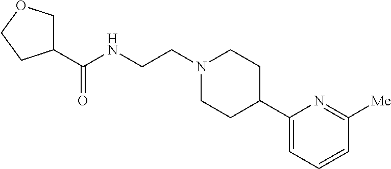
C(NCCN1CCC(C2=CC=CC([Me])=N2)CC1)(=O)C1COCC1
